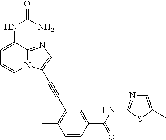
C1=C(NC(N)=O)C2=NC=C(C#CC3=C(C)C=CC(C(NC4=NC=C(C)S4)=O)=C3)N2C=C1
